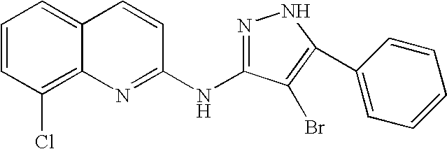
C1=CC(Cl)=C2C(=C1)C=CC(NC1=NNC(C3=CC=CC=C3)=C1Br)=N2
